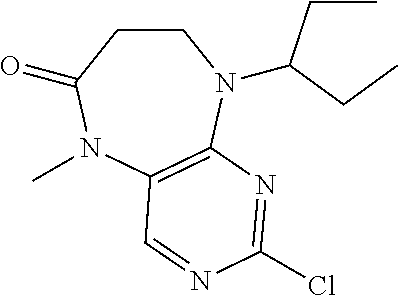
C1CC(=O)N(C)C2=C(N1C(CC)CC)N=C(Cl)N=C2
